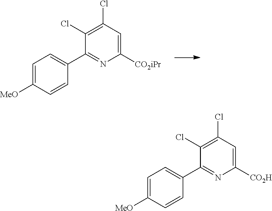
C1=C([MeO])C=CC(C2=NC([CO2iPr])=CC(Cl)=C2Cl)=C1.C1=C([MeO])C=CC(C2=NC([CO2H])=CC(Cl)=C2Cl)=C1
